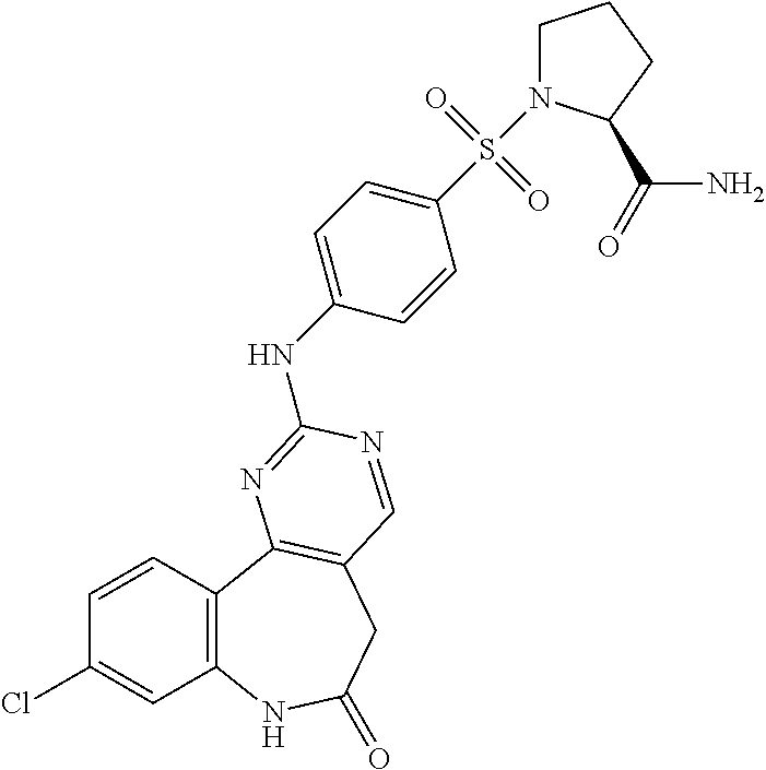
C1(Cl)=CC2=C(C=C1)C1=C(CC(=O)N2)C=NC(NC2=CC=C(S(=O)(=O)N3CCCC3C(=O)N)C=C2)=N1
